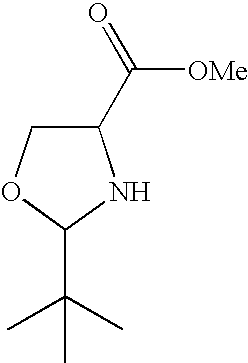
C1(C(=O)[OMe])COC(C(C)(C)C)N1
